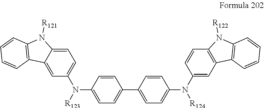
C1=C(N([R123])C2=CC=C3C(=C2)C2=C(N3[R121])C=CC=C2)C=CC(C2=CC=C(N(C3=CC4=C(C=C3)N([R122])C3=C4C=CC=C3)[R124])C=C2)=C1
